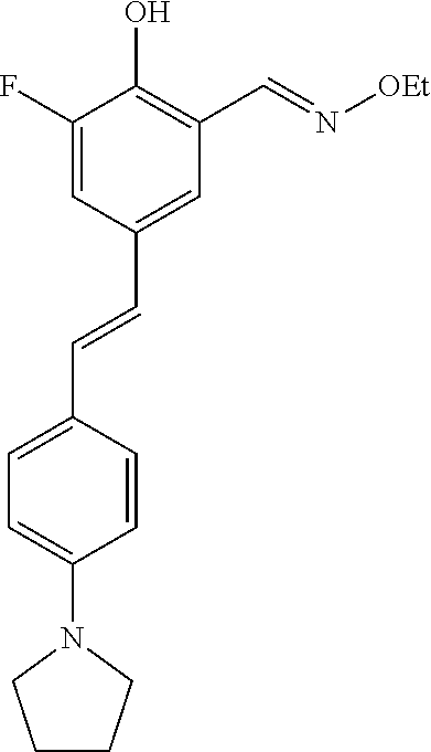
C1(F)=CC(C=CC2=CC=C(N3CCCC3)C=C2)=CC(C=N[OEt])=C1O
